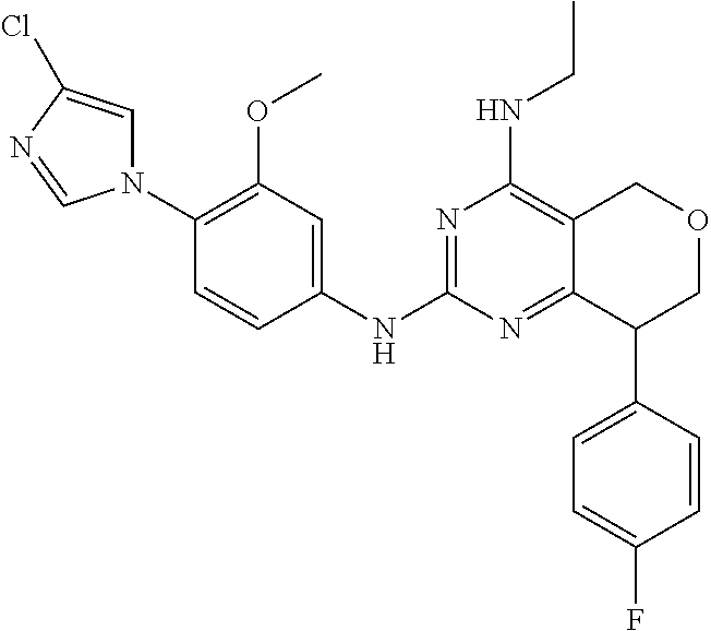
N1(C2=C(OC)C=C(NC3=NC(NCC)=C4C(=N3)C(C3=CC=C(F)C=C3)COC4)C=C2)C=C(Cl)N=C1
